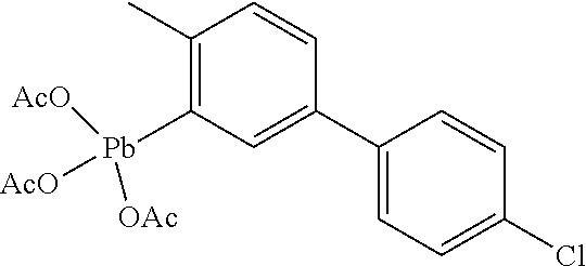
C1(C)=C([Pb]([AcO])([AcO])[OAc])C=C(C2=CC=C(Cl)C=C2)C=C1
